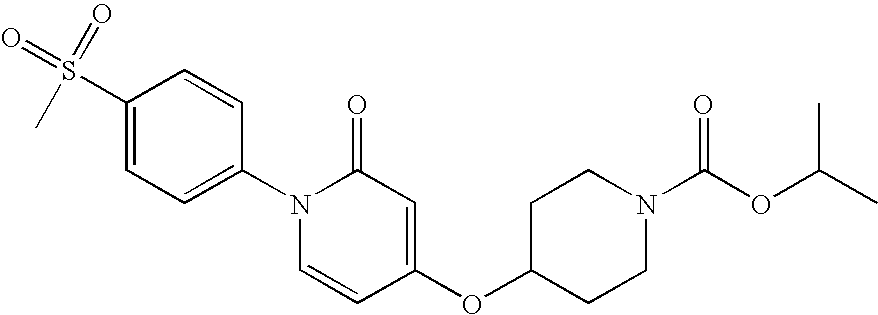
C1(S(=O)(=O)C)=CC=C(N2C=CC(OC3CCN(C(OC(C)C)=O)CC3)=CC2=O)C=C1
